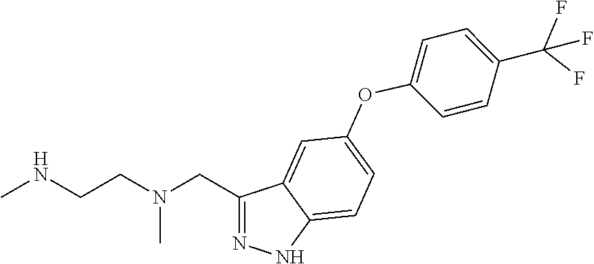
C1(CN(CCNC)C)=NNC2=CC=C(OC3=CC=C(C(F)(F)F)C=C3)C=C12
